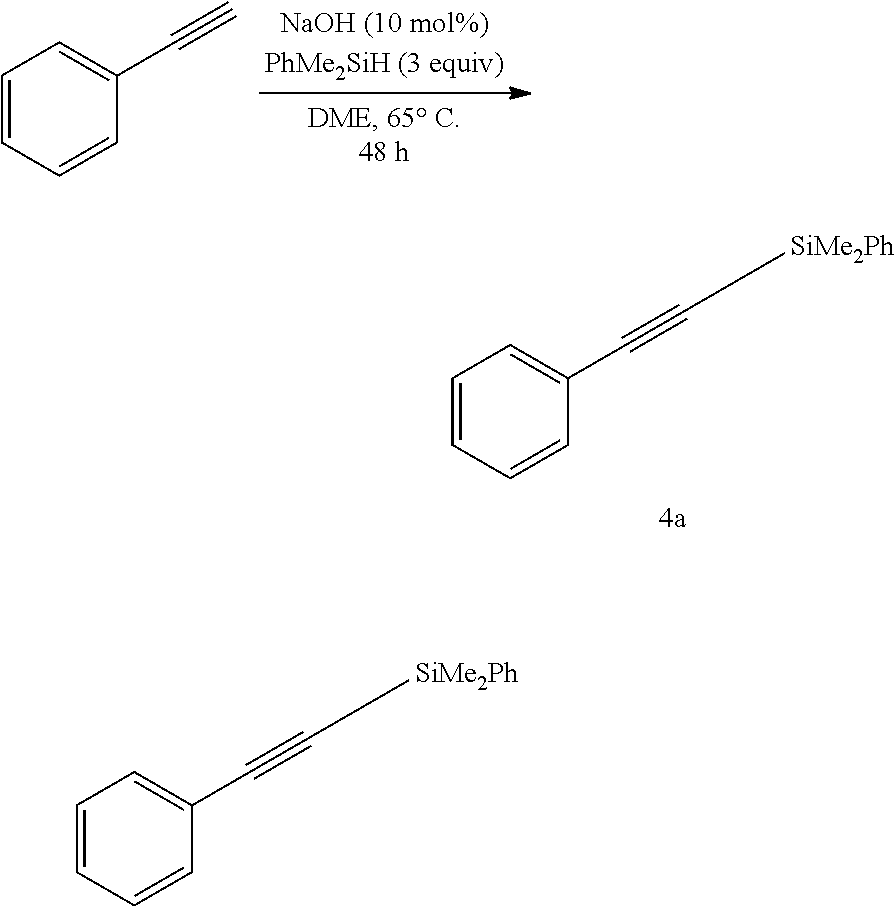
C1=CC=CC(C#C)=C1.C1=CC=CC(C#CC[SiMe2Ph])=C1.C1=CC=CC(C#CC[SiMe2Ph])=C1
